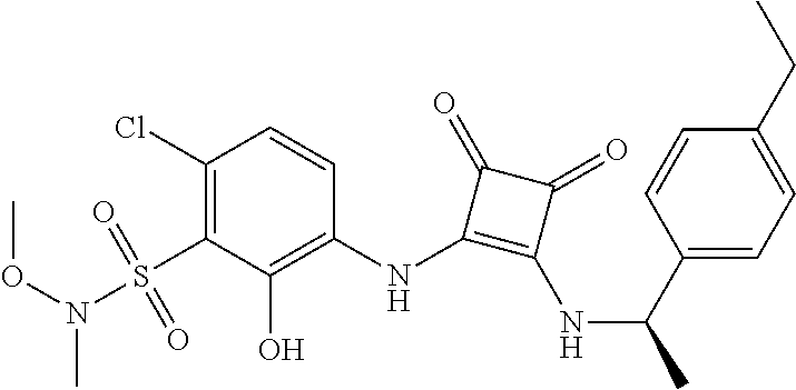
C1(Cl)=C(S(=O)(=O)N(OC)C)C(O)=C(NC2=C(NC(C)C3=CC=C(CC)C=C3)C(=O)C2=O)C=C1
